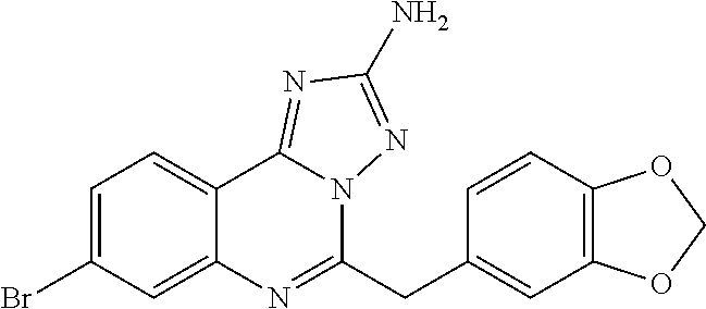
C1=C(Br)C=C2C(=C1)C1=NC(N)=NN1C(CC1=CC3=C(C=C1)OCO3)=N2
